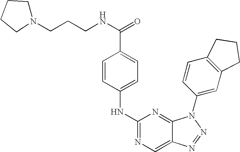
N(C1=NC=C2C(=N1)N(C1=CC3=C(C=C1)CCC3)N=N2)C1=CC=C(C(NCCCN2CCCC2)=O)C=C1
